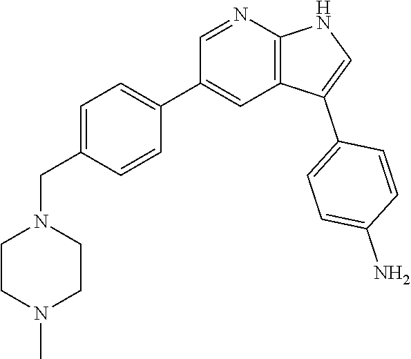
C1=C(CN2CCN(C)CC2)C=CC(C2=CC3=C(N=C2)NC=C3C2=CC=C(N)C=C2)=C1
